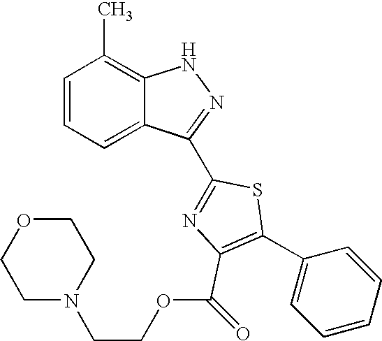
C1=CC=C2C(=C1C)NN=C2C1=NC(C(=O)OCCN2CCOCC2)=C(C2=CC=CC=C2)S1
